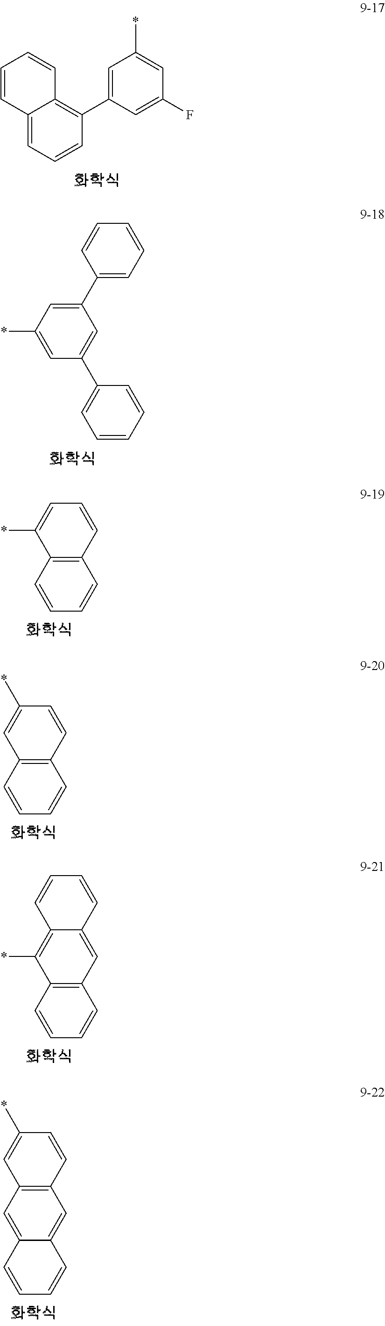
C12=CC=CC(C3=CC(*)=CC(F)=C3)=C1C=CC=C2.C1(C2=CC=CC=C2)=CC(*)=CC(C2=CC=CC=C2)=C1.C1(*)=CC=CC2=C1C=CC=C2.C1=C(*)C=CC2=C1C=CC=C2.C1(*)=C2C(=CC3=C1C=CC=C3)C=CC=C2.C1=C2C(=CC3=C1C=C(*)C=C3)C=CC=C2
